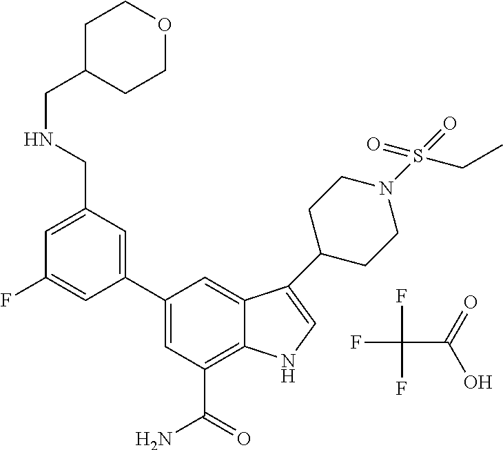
FC(C(=O)O)(F)F.C1=C(CNCC2CCOCC2)C=C(C2=CC(C(=O)N)=C3C(=C2)C(C2CCN(S(=O)(=O)CC)CC2)=CN3)C=C1F
